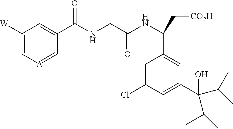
C1([W])=C[A]=CC(C(NCC(NC(C[CO2H])C2=CC(C(O)(C(C)C)C(C)C)=CC(Cl)=C2)=O)=O)=C1
